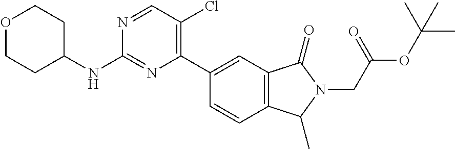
C12=C(C(=O)N(CC(OC(C)(C)C)=O)C1C)C=C(C1=C(Cl)C=NC(NC3CCOCC3)=N1)C=C2
